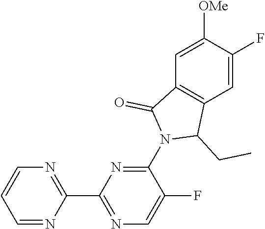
C1=C([OMe])C(F)=CC2=C1C(=O)N(C1=NC(C3=NC=CC=N3)=NC=C1F)C2CC
